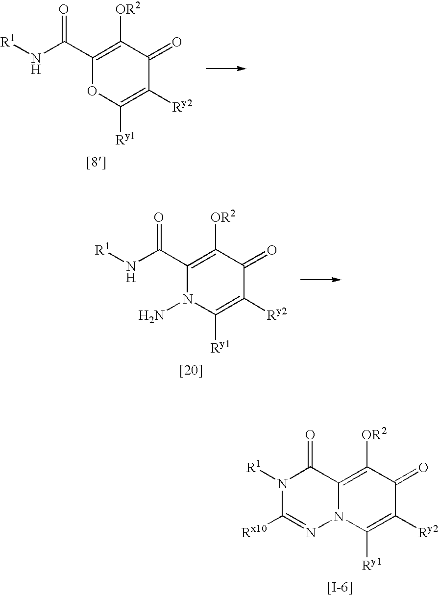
C1(C(N[R1])=O)=C([OR2])C(=O)C([Ry2])=C([Ry1])O1.C1(C(N[R1])=O)=C([OR2])C(=O)C([Ry2])=C([Ry1])N1N.C12=C([OR2])C(=O)C([Ry2])=C([Ry1])N1N=C([Rx10])N([R1])C2=O
